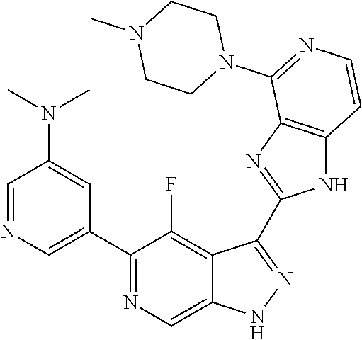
C1=NC=C(C2=NC=C3C(=C2F)C(C2=NC4=C(N2)C=CN=C4N2CCN(C)CC2)=NN3)C=C1N(C)C
